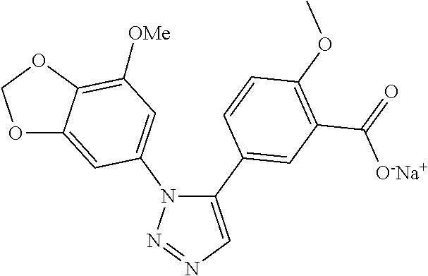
C1(C2=CC(C(=O)[O-Na+])=C(OC)C=C2)=CN=NN1C1=CC([OMe])=C2C(=C1)OCO2
